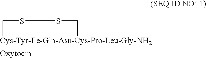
[Cys-Tyr-Ile-Gln-Asn-Cys-Pro-Leu-Gly-NH2]1CSSC1
